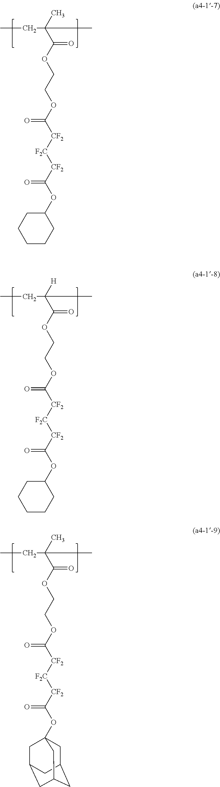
C(=O)(OCCOC([CF2][F2C][CF2]C(OC1CCCCC1)=O)=O)C(C)(C)CC.C(=O)(OCCOC([CF2][F2C][CF2]C(OC1CCCCC1)=O)=O)C([H])(C)CC.C(=O)(OCCOC([CF2][F2C][CF2]C(OC12CC3CC(CC(C1)C3)C2)=O)=O)C(C)(C)CC
